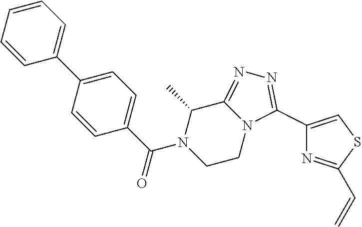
C1=C(C2=CC=CC=C2)C=CC(C(N2CCN3C(=NN=C3C3=CSC(C=C)=N3)C2C)=O)=C1
